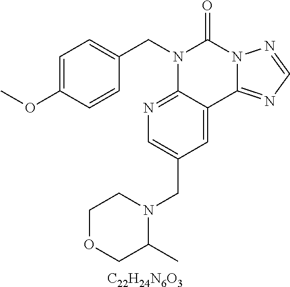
[C22H24N6O3].C1=C(OC)C=CC(CN2C3=NC=C(CN4C(C)COCC4)C=C3C3=NC=NN3C2=O)=C1
